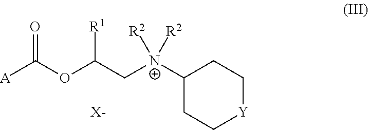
C1([N+]([R2])(CC(OC([A])=O)[R1])[R2])CC[Y]CC1.[X-]
